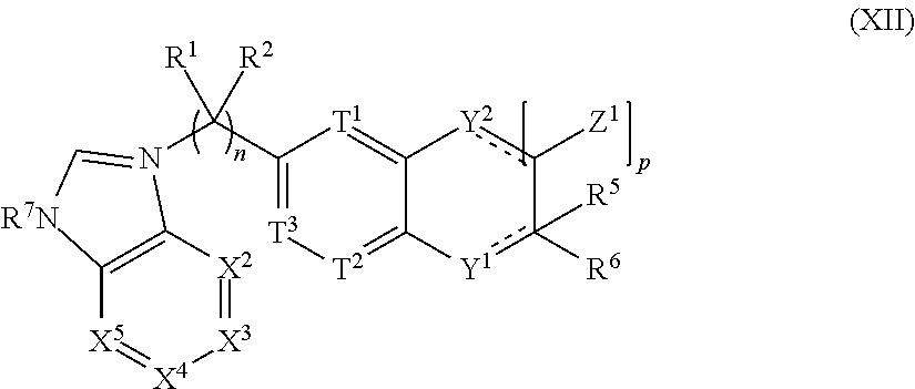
[X3]1=[X2]C2=C([X5]=[X4]1)[R7N]C=N2C(C1=[T3][T2]=C2C(=[T1]1)[Y2]c([Z1])-c([R6])([R5])[Y1]2)([R2])[R1]
